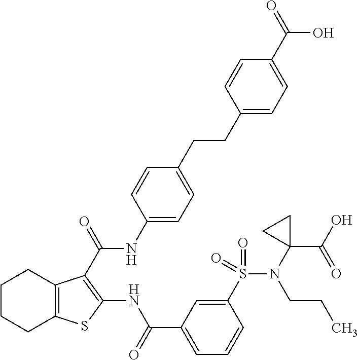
C1CCC2=C(C1)C(C(=O)NC1=CC=C(CCC3=CC=C(C(=O)O)C=C3)C=C1)=C(NC(C1=CC=CC(S(=O)(=O)N(C3(C(O)=O)CC3)CCC)=C1)=O)S2
